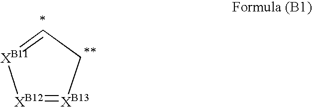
[XB12]1=[XB13]CC=[XB11]1
